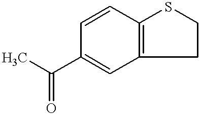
C1(C(C)=O)=CC2=C(C=C1)SCC2
